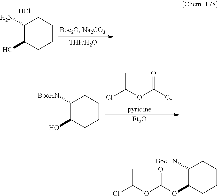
C1([BocHN])C(O)CCCC1.ClC(OC(Cl)=O)C.[Et2O].C1(N)C(O)CCCC1.Cl.C1([BocHN])C(OC(OC(Cl)C)=O)CCCC1
